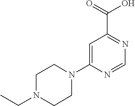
C1=C(N2CCN(CC)CC2)N=CN=C1C(=O)O
